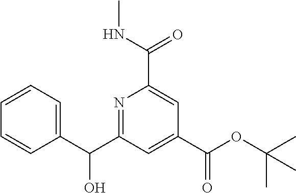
N1=C(C(C2=CC=CC=C2)O)C=C(C(OC(C)(C)C)=O)C=C1C(NC)=O
